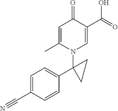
C1=C(C)N(C2(C3=CC=C(C#N)C=C3)CC2)C=C(C(=O)O)C1=O
